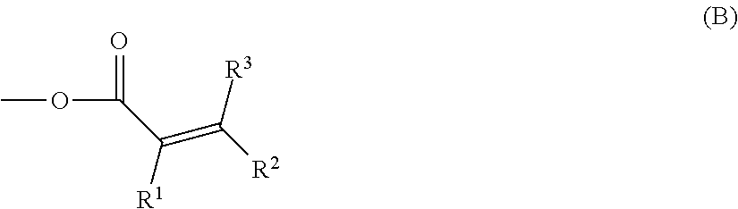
COC(=O)C([R1])=C([R2])[R3]
